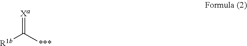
[Xa]=C([***])[R1b]
